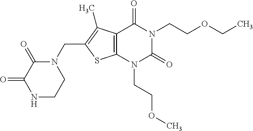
C12=C(N(CCOC)C(=O)N(CCOCC)C1=O)SC(CN1C(=O)C(=O)NCC1)=C2C
